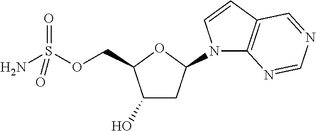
C1(O)CC(N2C3=C(C=C2)C=NC=N3)OC1COS(N)(=O)=O
